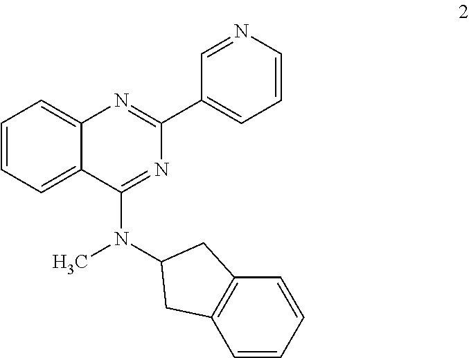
C1=CC=C2C(=C1)N=C(C1=CC=CN=C1)N=C2N(C1CC2=C(C=CC=C2)C1)C
